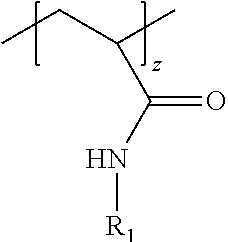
C(C(C)C(N[R1])=O)C
